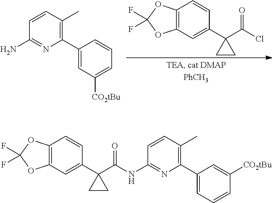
C1=CC(C)=C(C2=CC([CO2tBu])=CC=C2)N=C1N.ClC(=O)C1(C2=CC3=C(C=C2)OC(F)(F)O3)CC1.C1=CC(C)=C(C2=CC=CC([CO2tBu])=C2)N=C1NC(=O)C1(C2=CC3=C(C=C2)OC(F)(F)O3)CC1
